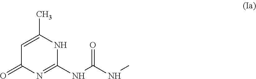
O=C1N=C(NC(NC)=O)NC(C)=C1
